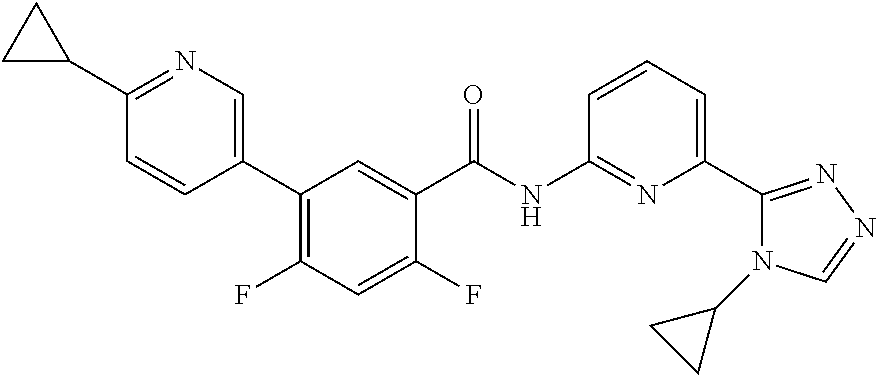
C1=C(C2=C(F)C=C(F)C(C(NC3=NC(C4=NN=CN4C4CC4)=CC=C3)=O)=C2)C=CC(C2CC2)=N1
